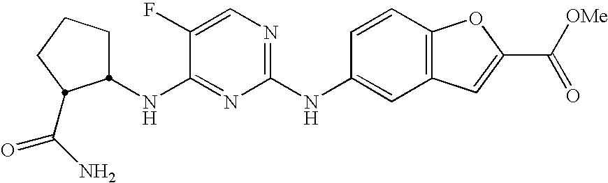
C1CCC(C(N)=O)C1NC1=NC(NC2=CC3=C(C=C2)OC(C([OMe])=O)=C3)=NC=C1F
